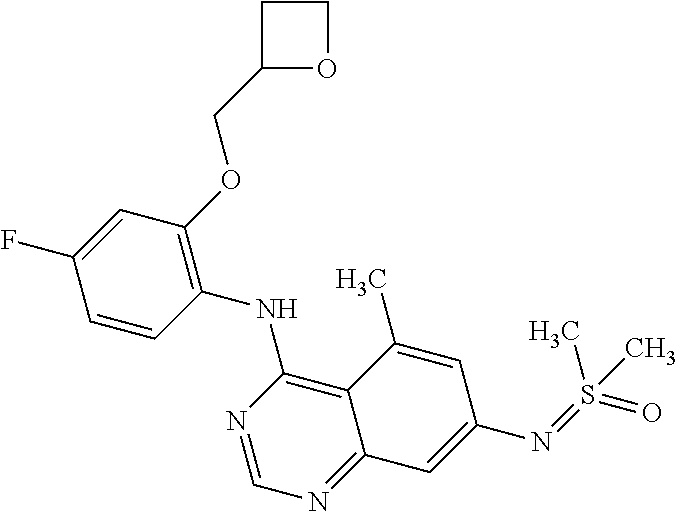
C1=CC(NC2=C3C(=NC=N2)C=C(N=S(=O)(C)C)C=C3C)=C(OCC2OCC2)C=C1F
